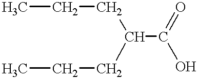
CCCC(C(=O)O)CCC
